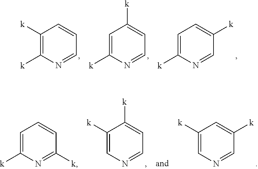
C1([k])=C([k])N=CC=C1.C1=C([k])N=CC=C1[k].C1=C([k])N=CC([k])=C1.C1=C([k])N=C([k])C=C1.C1([k])=CN=CC=C1[k].C1([k])=CN=CC([k])=C1
